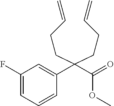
C1(F)=CC=CC(C(C(=O)OC)(CCC=C)CCC=C)=C1
